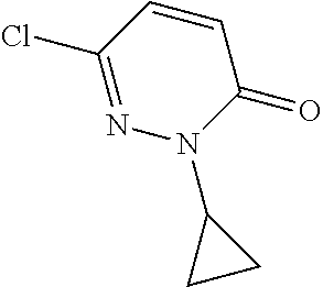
C1=CC(Cl)=NN(C2CC2)C1=O
